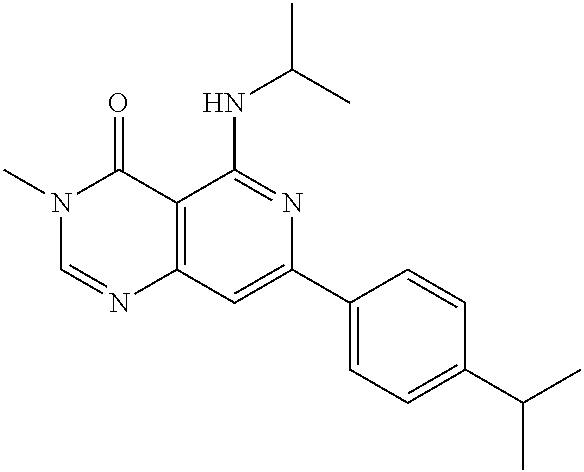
C12=C(C=C(C3=CC=C(C(C)C)C=C3)N=C1NC(C)C)N=CN(C)C2=O
